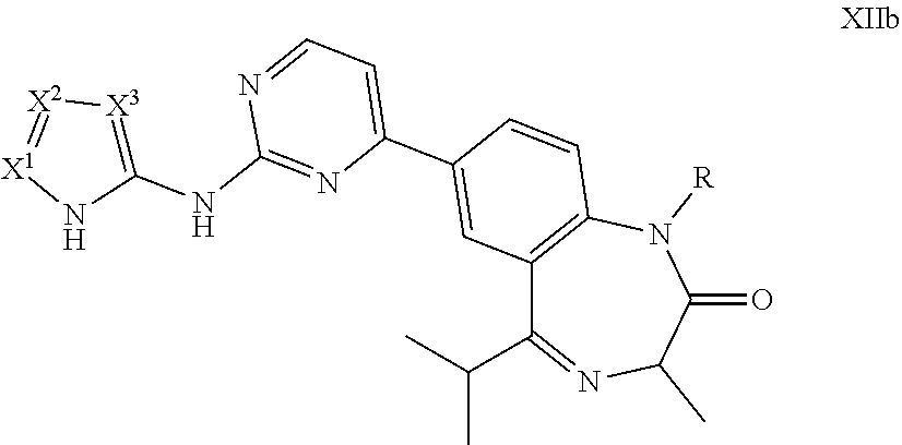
C12=C(N([R])C(=O)C(C)N=C1C(C)C)C=CC(C1=CC=NC(NC3=[X3][X2]=[X1]N3)=N1)=C2
